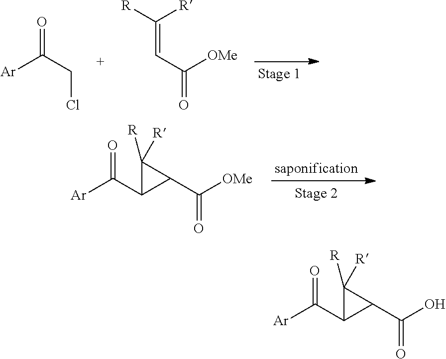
[Ar]C(C1C(C([OMe])=O)C1([R])[R])=O.[Ar]C(CCl)=O.C(=CC(=O)[OMe])([R])[R].[Ar]C(C1C(C(O)=O)C1([R])[R])=O
